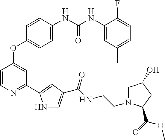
C1=C(NC(NC2=CC(C)=CC=C2F)=O)C=CC(OC2=CC(C3=CC(C(NCCN4CC(O)CC4C(OC)=O)=O)=CN3)=NC=C2)=C1
